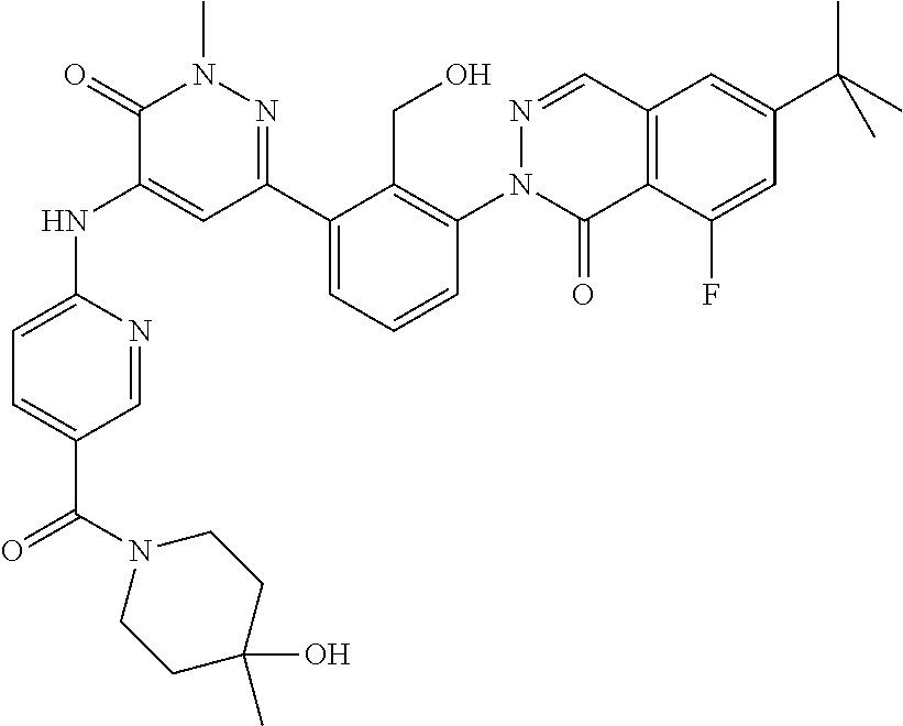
C1=NC(NC2=CC(C3=CC=CC(N4C(=O)C5=C(C=N4)C=C(C(C)(C)C)C=C5F)=C3CO)=NN(C)C2=O)=CC=C1C(N1CCC(C)(O)CC1)=O
